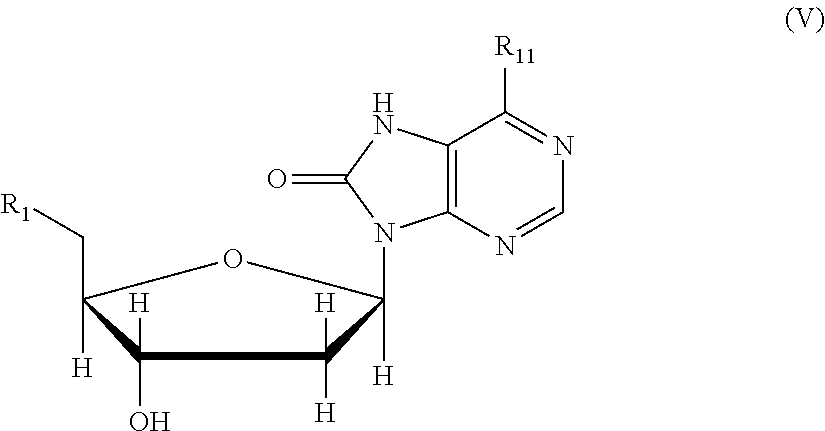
C1(O)([H])C([H])(C[R1])OC([H])(N2C3=C(C([R11])=NC=N3)NC2=O)C1([H])[H]
